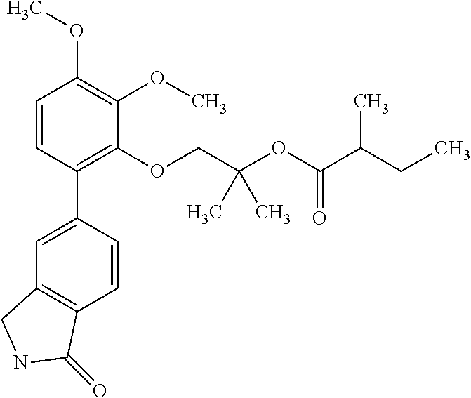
C1=CC(C2=CC3=C(C=C2)C(=O)NC3)=C(OCC(OC(C(CC)C)=O)(C)C)C(OC)=C1OC
